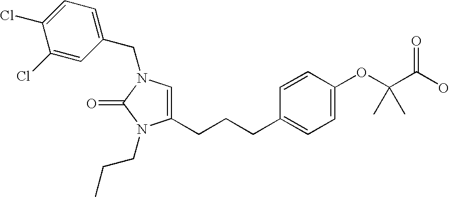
C1(CN2C(=O)N(CCC)C(CCCC3=CC=C(OC(C(O)=O)(C)C)C=C3)=C2)=CC=C(Cl)C(Cl)=C1
